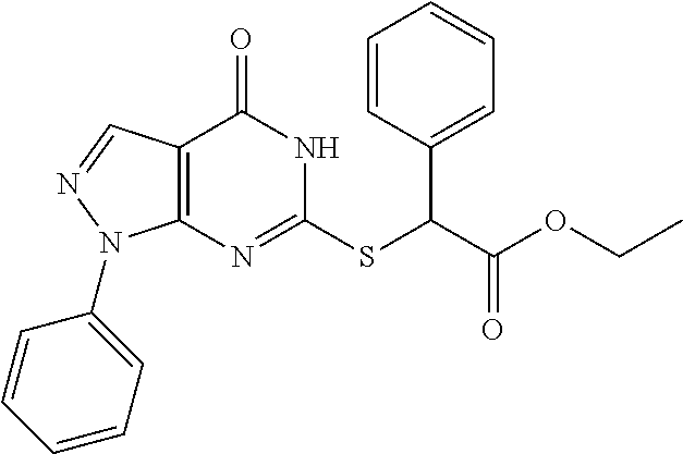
C1=CC(C(C(OCC)=O)SC2=NC3=C(C(=O)N2)C=NN3C2=CC=CC=C2)=CC=C1
